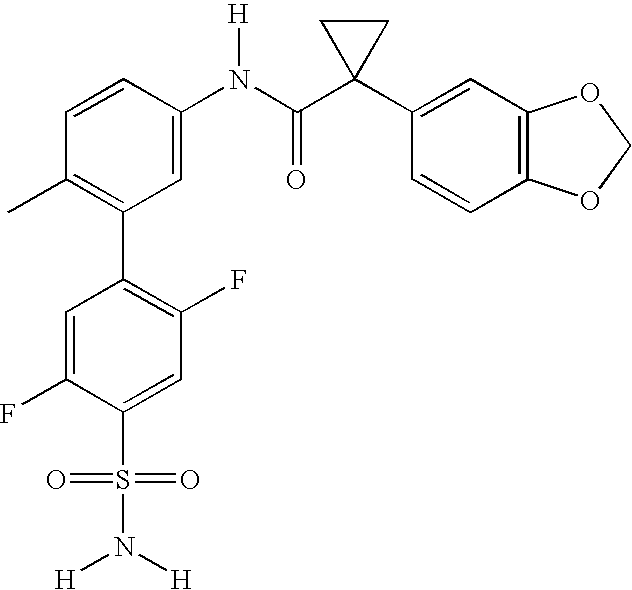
C1(N(C(C2(C3=CC4=C(C=C3)OCO4)CC2)=O)[H])=CC(C2=C(F)C=C(S(=O)(=O)N([H])[H])C(F)=C2)=C(C)C=C1
